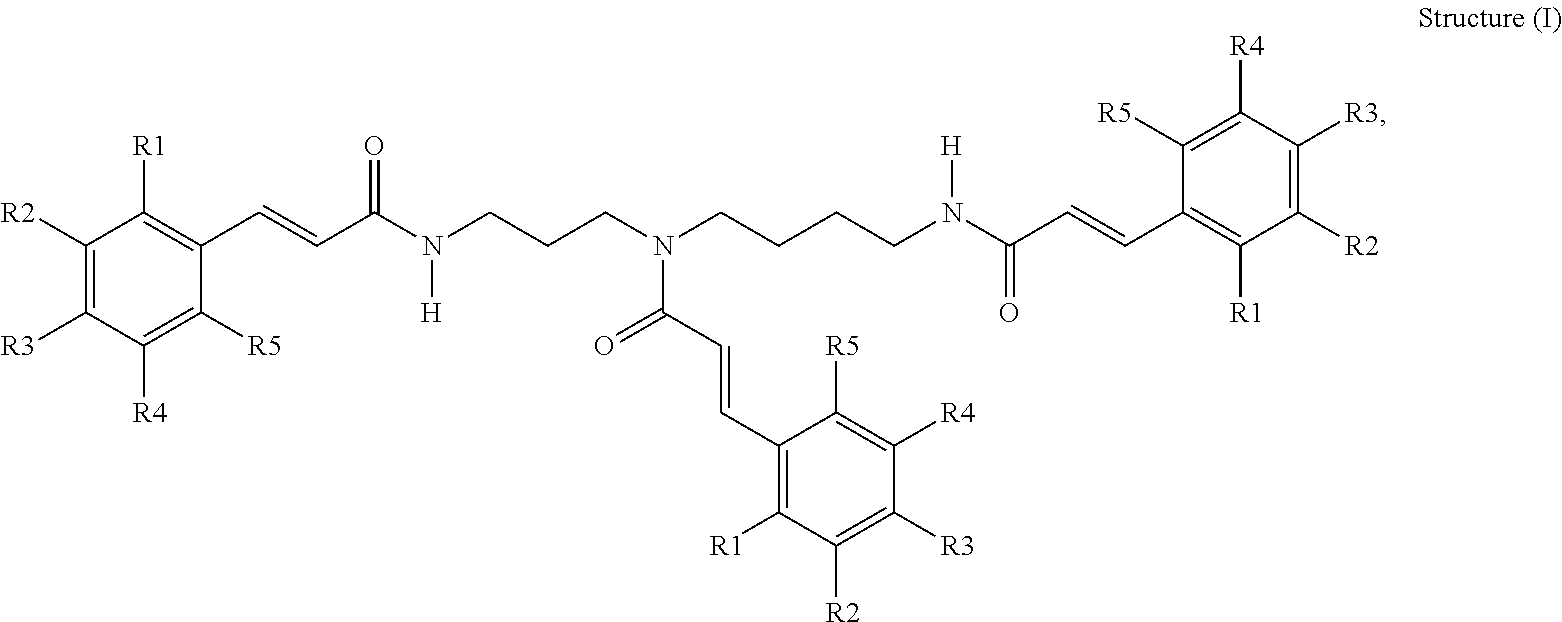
C1([R2])=C([R3])C([R4])=C([R5])C(C=CC(N(CCCN(CCCCN(C(C=CC2=C([R1])C([R2])=C([R3])C([R4])=C2[R5])=O)[H])C(=O)C=CC2=C([R1])C([R2])=C([R3])C([R4])=C2[R5])[H])=O)=C1[R1]
